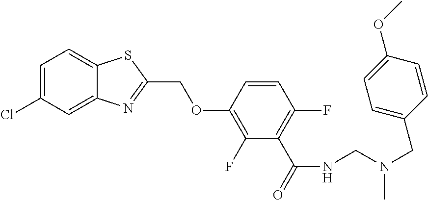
C1=C(Cl)C=C2C(=C1)SC(COC1=C(F)C(C(=O)NCN(CC3=CC=C(OC)C=C3)C)=C(F)C=C1)=N2
